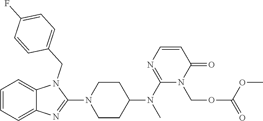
C1=CC=C2C(=C1)N(CC1=CC=C(F)C=C1)C(N1CCC(N(C)C3=NC=CC(=O)N3COC(=O)OC)CC1)=N2
